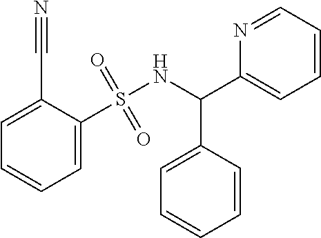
C1=C(S(NC(C2=CC=CC=C2)C2=CC=CC=N2)(=O)=O)C(C#N)=CC=C1
